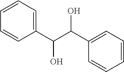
C1(C(C(C2=CC=CC=C2)O)O)=CC=CC=C1
